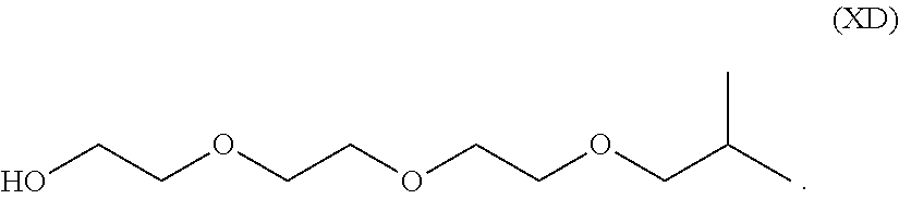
OCCOCCOCCOCC(C)C
